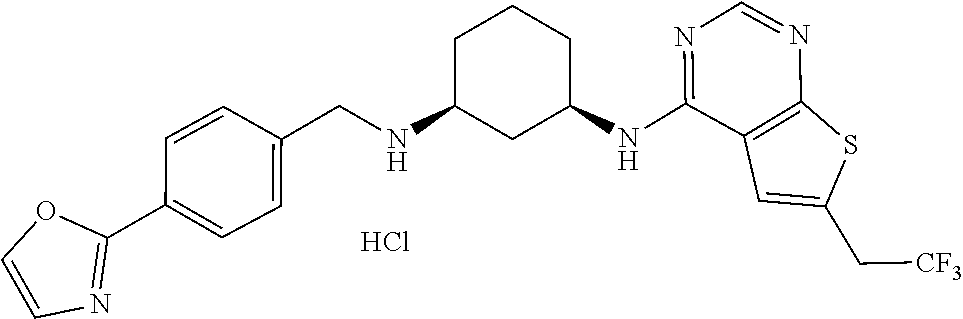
N(C1=NC=NC2=C1C=C(C[CF3])S2)C1CC(NCC2=CC=C(C3=NC=CO3)C=C2)CCC1.Cl
